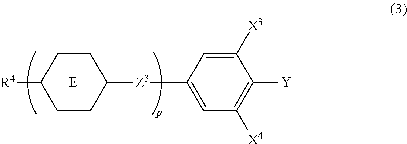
[R4]C1CCC([Z3]C2=CC([X4])=C([Y])C([X3])=C2)CC1.[E]
